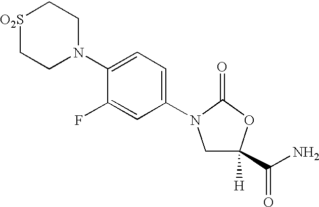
[O2S]1CCN(C2=CC=C(N3CC([H])(C(N)=O)OC3=O)C=C2F)CC1
